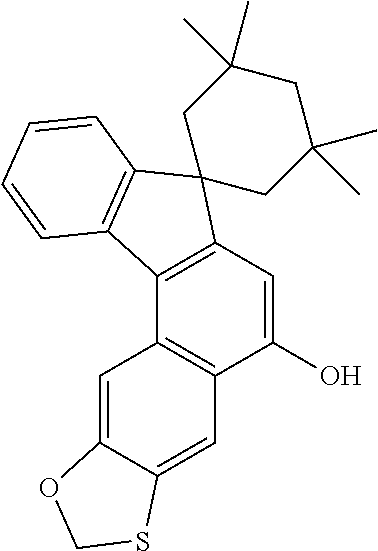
C1(O)=CC2=C(C3=C1C=C1C(=C3)OCS1)C1=C(C23CC(C)(C)CC(C)(C)C3)C=CC=C1
